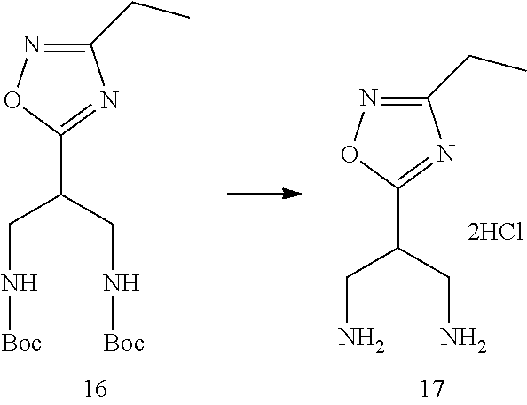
C1(C(CN[Boc])CN[Boc])=NC(CC)=NO1.C1(C(CN)CN)=NC(CC)=NO1
